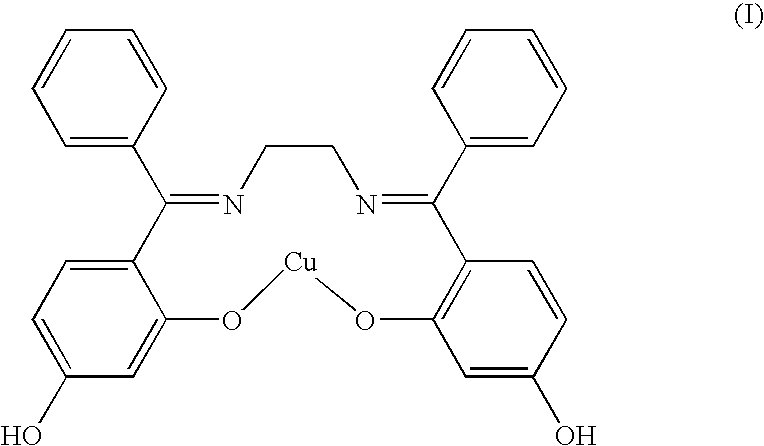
C1=C(C2=NCCN=C(C3=CC=CC=C3)C3=C(C=C(O)C=C3)O[Cu]OC3=CC(O)=CC=C23)C=CC=C1
